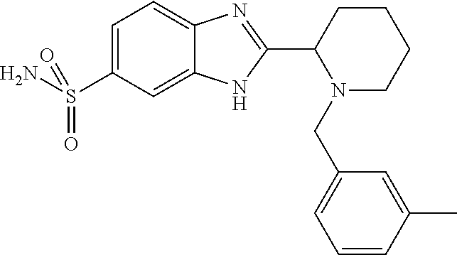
C1=C(S(N)(=O)=O)C=C2C(=C1)N=C(C1N(CC3=CC=CC(C)=C3)CCCC1)N2
